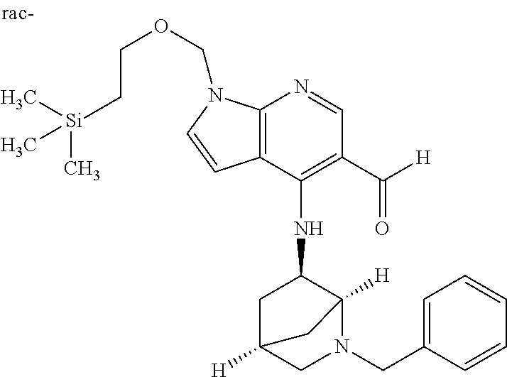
C12=C(C(NC3CC4([H])CN(CC5=CC=CC=C5)C3([H])C4)=C(C([H])=O)C=N1)C=CN2COCC[Si](C)(C)C
